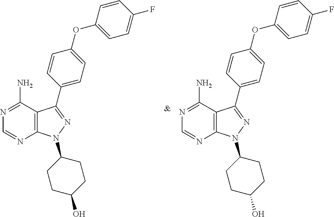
C12=C(N(C3CCC(O)CC3)N=C1C1=CC=C(OC3=CC=C(F)C=C3)C=C1)N=CN=C2N.C12=C(N(C3CCC(O)CC3)N=C1C1=CC=C(OC3=CC=C(F)C=C3)C=C1)N=CN=C2N
